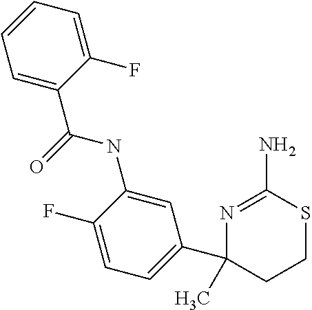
N1=C(N)SCCC1(C)C1=CC=C(F)C(NC(C2=CC=CC=C2F)=O)=C1
